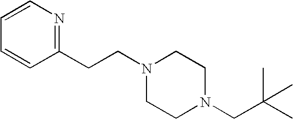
C(N1CCN(CC(C)(C)C)CC1)CC1=NC=CC=C1
